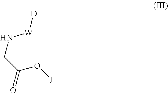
N(CC(O[J])=O)[W][D]
